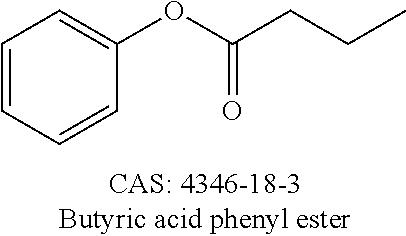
C1=CC=CC(OC(CCC)=O)=C1
